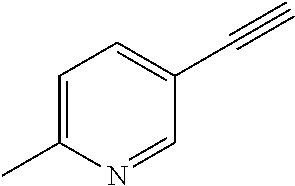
C1=C(C)N=CC(C#C)=C1
